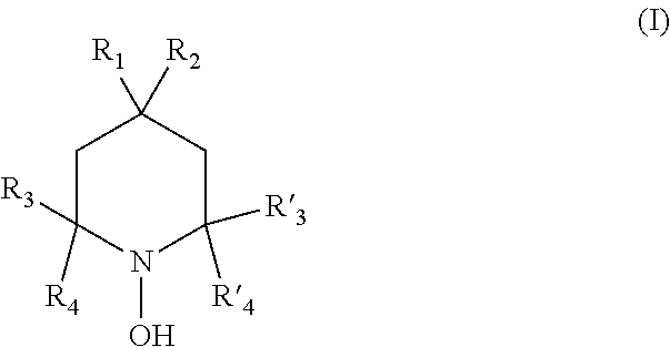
C1C([R3])([R4])N(O)C([R3])([R4])CC1([R1])[R2]
